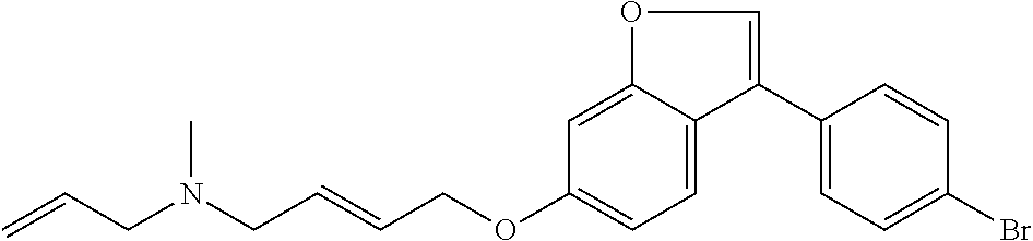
C1(C2=COC3=CC(OCC=CCN(CC=C)C)=CC=C23)=CC=C(Br)C=C1
